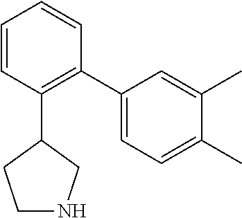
C1=CC(C2CCNC2)=C(C2=CC=C(C)C(C)=C2)C=C1
